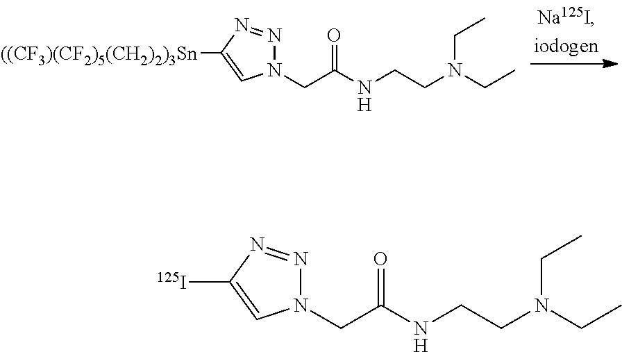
N1(CC(NCCN(CC)CC)=O)N=NC([((CF3)(CF2)5(CH2)2)3Sn])=C1.N1(CC(NCCN(CC)CC)=O)N=NC([125I])=C1
